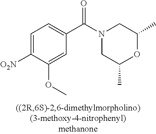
C1=C(OC)C([O2N])=CC=C1C(N1CC(C)OC(C)C1)=O
